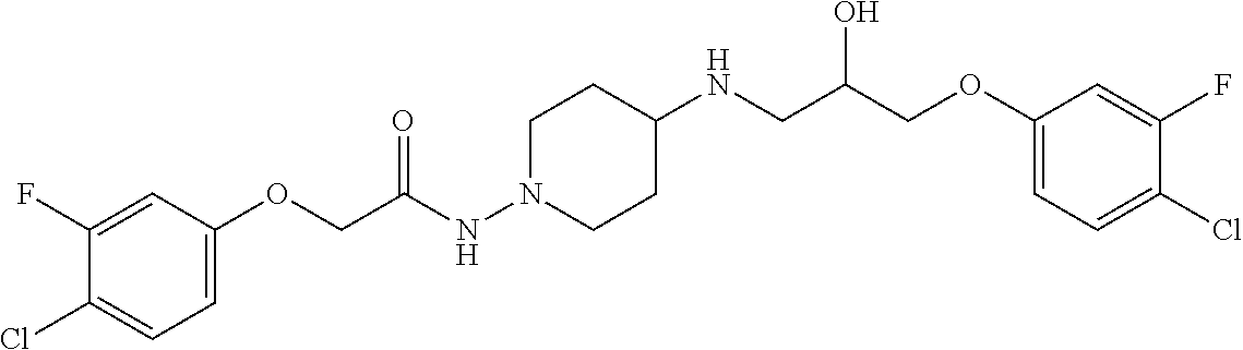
C1(OCC(NN2CCC(NCC(COC3=CC=C(Cl)C(F)=C3)O)CC2)=O)=CC=C(Cl)C(F)=C1
